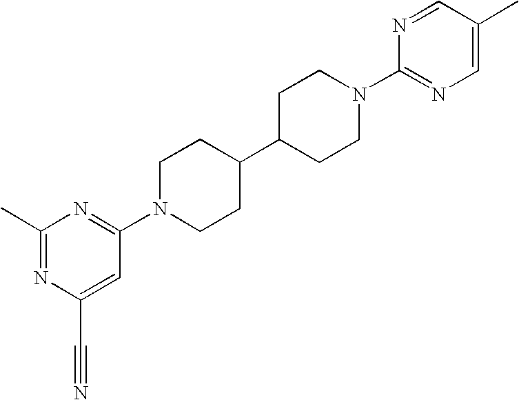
C1(C)=NC(C#N)=CC(N2CCC(C3CCN(C4=NC=C(C)C=N4)CC3)CC2)=N1
